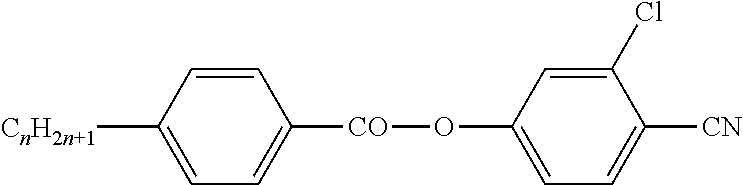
[CnH2n+1]C1=CC=C([CO]OC2=CC=C([CN])C(Cl)=C2)C=C1
